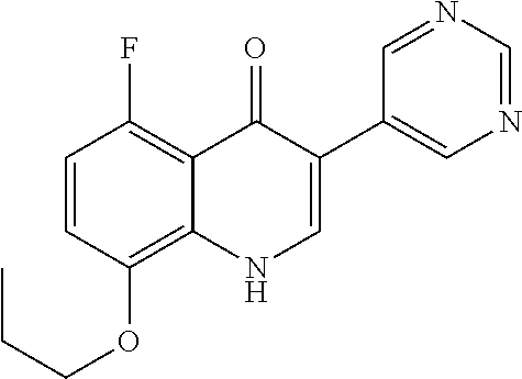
C(OC1=C2C(=C(F)C=C1)C(=O)C(C1=CN=CN=C1)=CN2)CC
